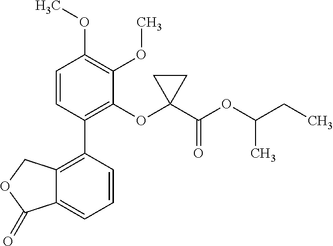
C12=C(C3=C(OC4(C(OC(CC)C)=O)CC4)C(OC)=C(OC)C=C3)C=CC=C1C(=O)OC2
